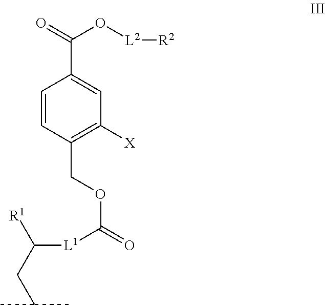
C1=CC(COC([L1]C(CC(C)C)[R1])=O)=C([X])C=C1C(O[L2][R2])=O
